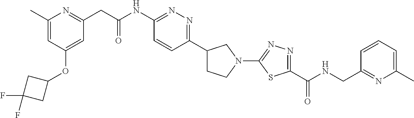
C1(C)=CC(OC2CC(F)(F)C2)=CC(CC(NC2=NN=C(C3CCN(C4=NN=C(C(NCC5=NC(C)=CC=C5)=O)S4)C3)C=C2)=O)=N1
